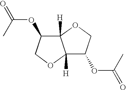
C12([H])C(OC(C)=O)COC1([H])C(OC(C)=O)CO2
